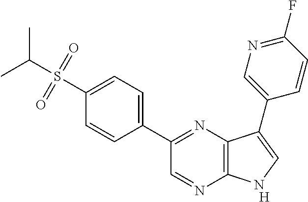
C1(C2=NC3=C(N=C2)NC=C3C2=CN=C(F)C=C2)=CC=C(S(C(C)C)(=O)=O)C=C1.[H]
